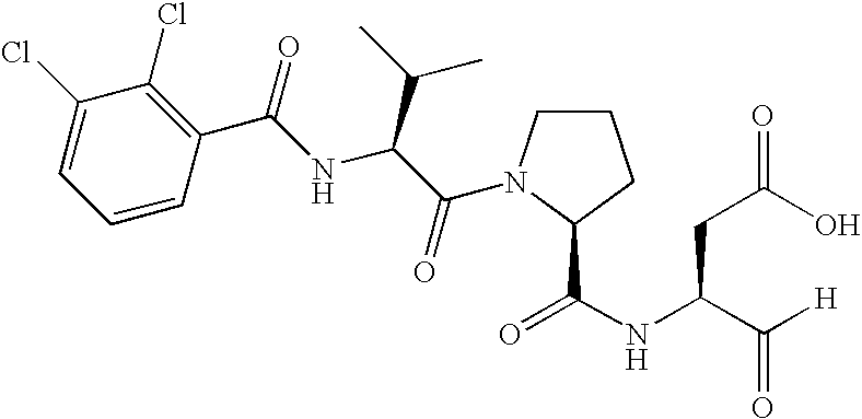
C1(Cl)=CC=CC(C(NC(C(=O)N2CCCC2C(NC(C([H])=O)CC(O)=O)=O)C(C)C)=O)=C1Cl
